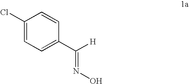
C1(Cl)=CC=C(C([H])=NO)C=C1
